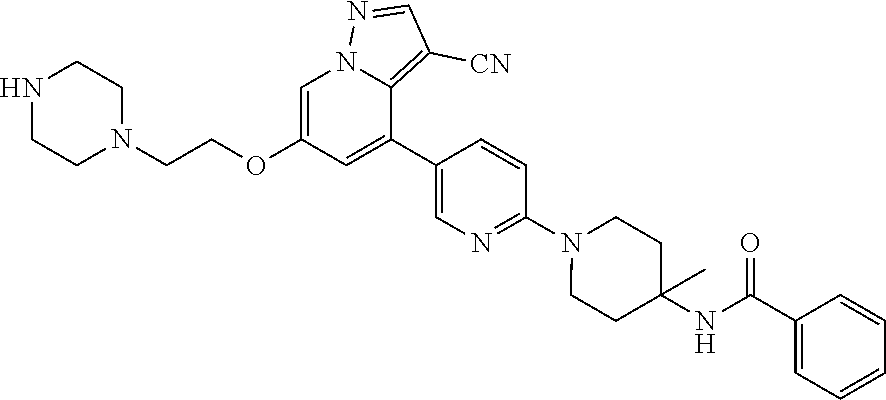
C1(C2=CC(OCCN3CCNCC3)=CN3C2=C([CN])C=N3)=CN=C(N2CCC(C)(NC(C3=CC=CC=C3)=O)CC2)C=C1
